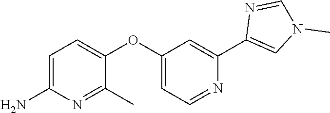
C1=C(N)N=C(C)C(OC2=CC=NC(C3=CN(C)C=N3)=C2)=C1
